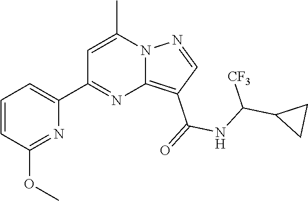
C12=C(C(=O)NC(C3CC3)[CF3])C=NN1C(C)=CC(C1=CC=CC(OC)=N1)=N2
